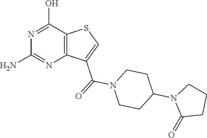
C12=C(C(O)=NC(N)=N1)SC=C2C(=O)N1CCC(N2C(=O)CCC2)CC1
